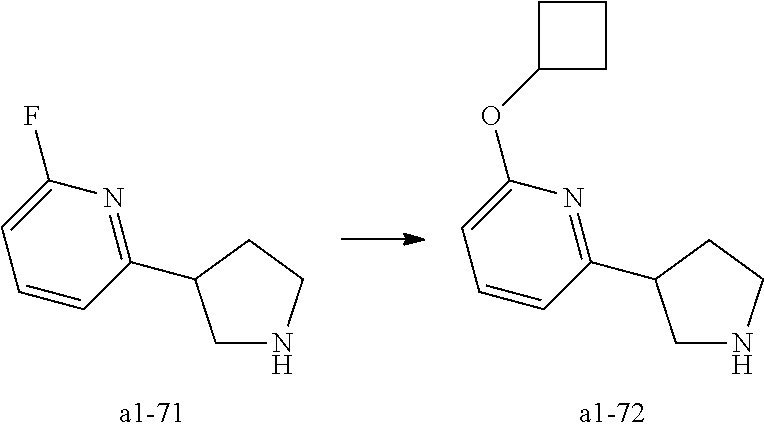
C1NCCC1C1=NC(F)=CC=C1.C1NCCC1C1=NC(OC2CCC2)=CC=C1
